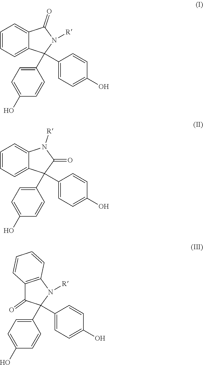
C1=CC=C2C(=C1)C(=O)N([R])C2(C1=CC=C(O)C=C1)C1=CC=C(O)C=C1.C1=CC=C2C(=C1)N([R])C(=O)C2(C1=CC=C(O)C=C1)C1=CC=C(O)C=C1.C1(=O)C2=C(N([R])C1(C1=CC=C(O)C=C1)C1=CC=C(O)C=C1)C=CC=C2
